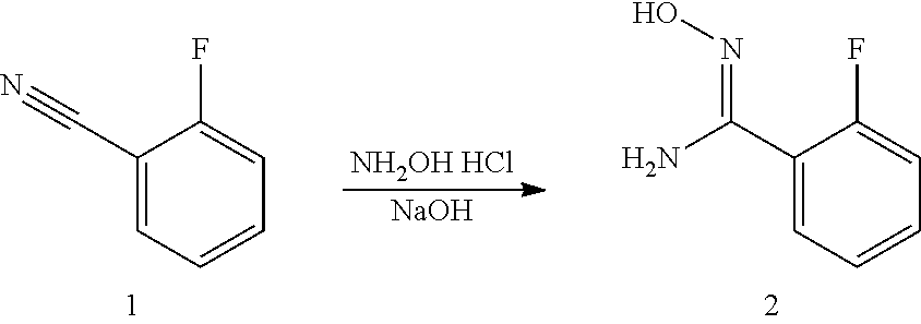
C1(C#N)=CC=CC=C1F.[NH2OH HCl].[NaOH].C1(C(N)=NO)=CC=CC=C1F
